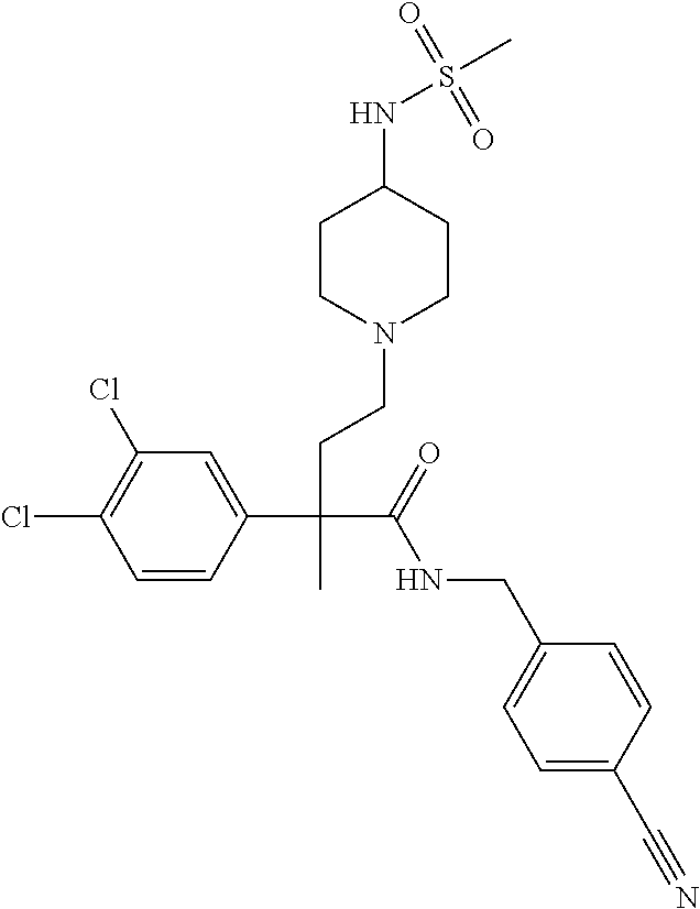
C1=CC(C(CCN2CCC(NS(C)(=O)=O)CC2)(C(=O)NCC2=CC=C(C#N)C=C2)C)=CC(Cl)=C1Cl
